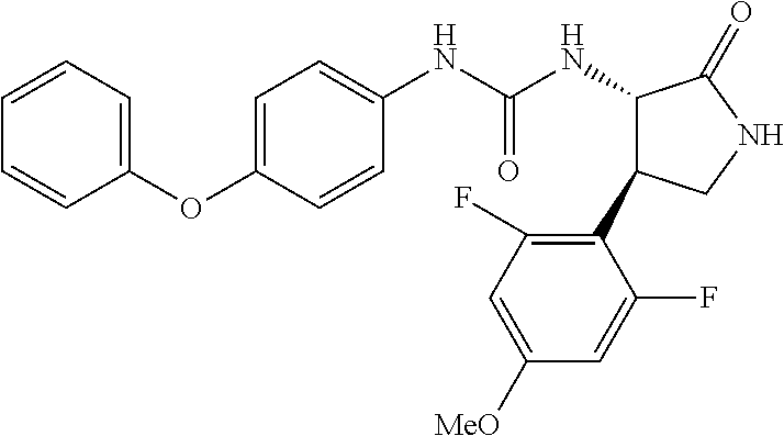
C1=C(OC2=CC=CC=C2)C=CC(NC(NC2C(C3=C(F)C=C([MeO])C=C3F)CNC2=O)=O)=C1
